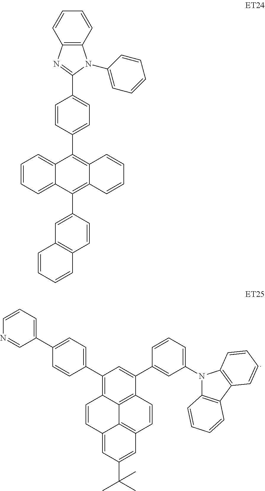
C1(C2=CC=C(C3=CC=CN=C3)C=C2)=C2C3=C(C(C4=CC(N5C6=C(C7=C5C=CC=C7)C=CC=C6)=CC=C4)=C1)C=CC1=C3C(=CC(C(C)(C)C)=C1)C=C2.C1=CC=C2C(=C1)C(C1=CC=C(C3=NC4=C(N3C3=CC=CC=C3)C=CC=C4)C=C1)=C1C(=C2C2=CC3=C(C=C2)C=CC=C3)C=CC=C1
